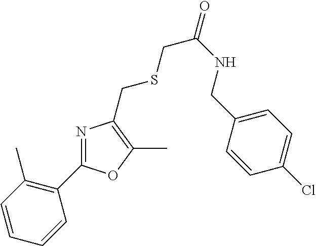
C1(C2=NC(CSCC(NCC3=CC=C(Cl)C=C3)=O)=C(C)O2)=C(C)C=CC=C1
